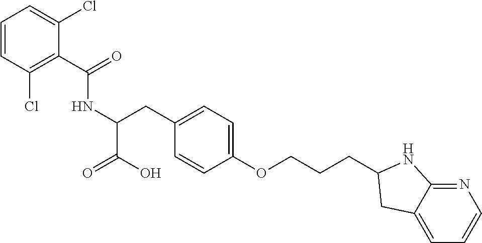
C(NC(C(O)=O)CC1=CC=C(OCCCC2CC3=CC=CN=C3N2)C=C1)(C1=C(Cl)C=CC=C1Cl)=O
